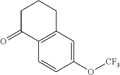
C1=CC(O[CF3])=CC2=C1C(=O)CCC2
